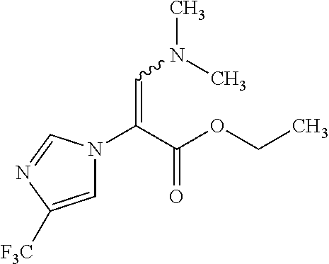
C1=C([F3C])N=CN1C(C(OCC)=O)=CN(C)C
